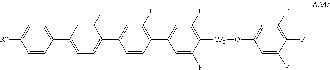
C1(C2=CC=C(C3=CC(F)=C(C4=CC(F)=C([CF2]OC5=CC(F)=C(F)C(F)=C5)C(F)=C4)C=C3)C(F)=C2)=CC=C([R0])C=C1
